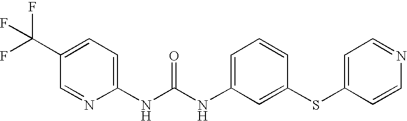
C1(NC(NC2=CC=CC(SC3=CC=NC=C3)=C2)=O)=CC=C(C(F)(F)F)C=N1
